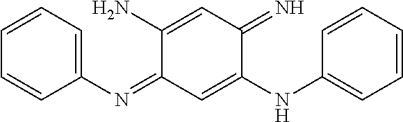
C1=CC=CC(N=C2C=C(NC3=CC=CC=C3)C(=N)C=C2N)=C1
